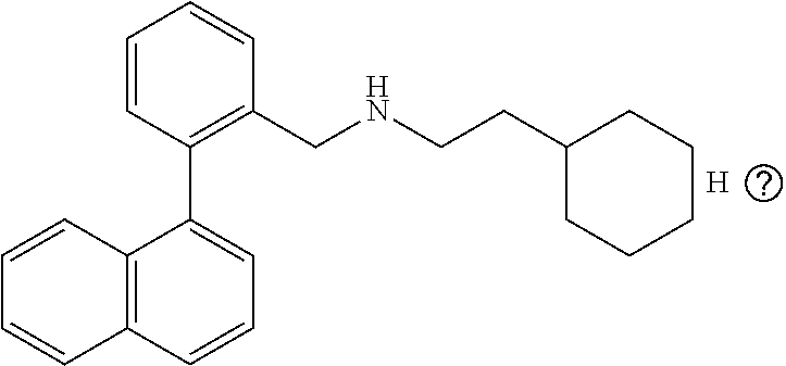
[H].C1(C2=CC=CC3=C2C=CC=C3)=C(CNCCC2CCCCC2)C=CC=C1
